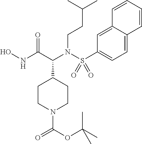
ONC(C(N(S(=O)(=O)C1=CC=C2C(=C1)C=CC=C2)CCC(C)C)C1CCN(C(OC(C)(C)C)=O)CC1)=O
